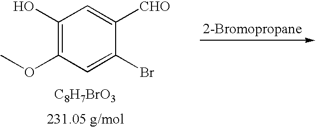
COC1=C(O)C=C([CHO])C(Br)=C1.[C8H7BrO3]
